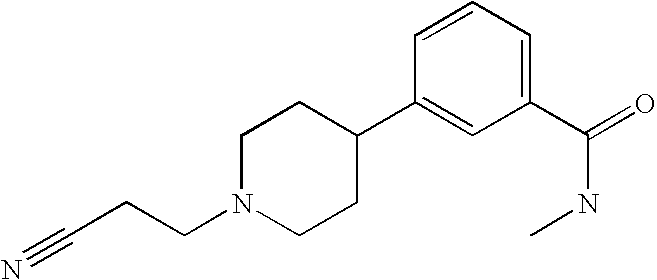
C(CCN1CCC(C2=CC(C(=O)NC)=CC=C2)CC1)#N
